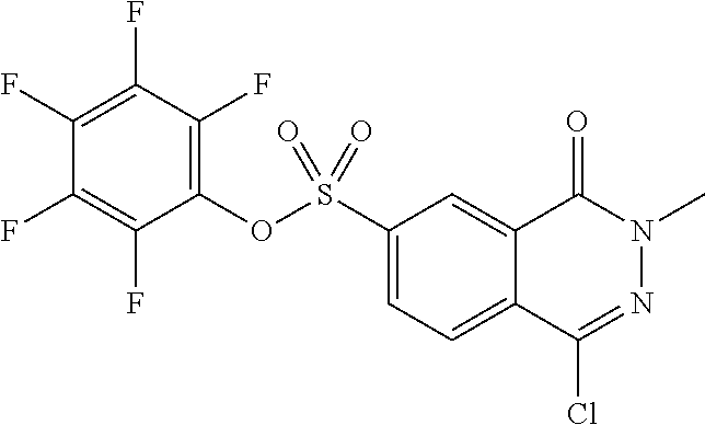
C1(S(OC2=C(F)C(F)=C(F)C(F)=C2F)(=O)=O)=CC=C2C(=C1)C(=O)N(C)N=C2Cl
